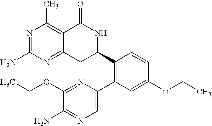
N1=C(N)N=C2C(=C1C)C(=O)NC(C1=C(C3=CN=C(N)C(OCC)=N3)C=C(OCC)C=C1)C2
